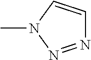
N1=NN(C)C=C1
